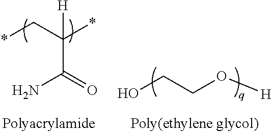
C(C(C*)(*)[H])(N)=O.OCCO[H]
